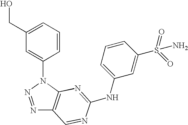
C1=CC=C(CO)C=C1N1N=NC2=C1N=C(NC1=CC=CC(S(=O)(=O)N)=C1)N=C2
